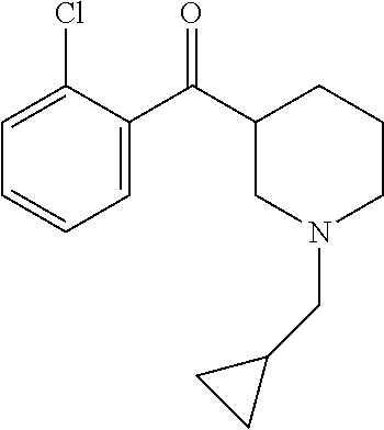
C1=C(Cl)C(C(C2CN(CC3CC3)CCC2)=O)=CC=C1
